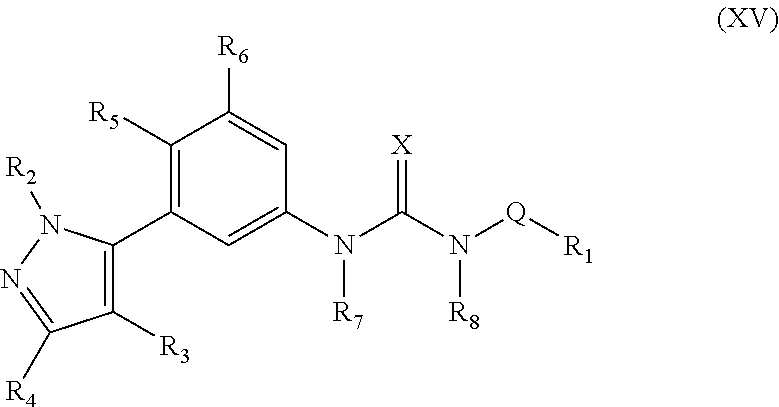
C1([R5])=C(C2=C([R3])C([R4])=NN2[R2])C=C(N(C(N([Q][R1])[R8])=[X])[R7])C=C1[R6]
